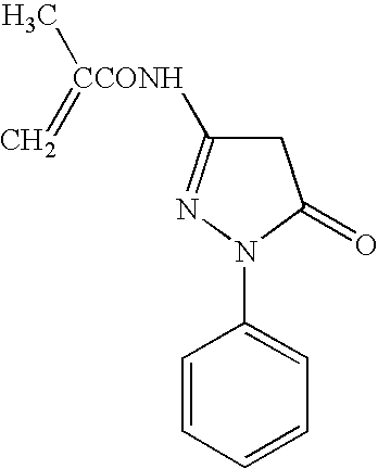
C1C([CCONH](C)=C)=NN(C2=CC=CC=C2)C1=O
